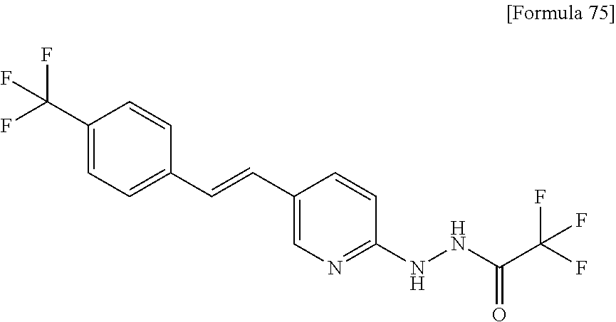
N(C1=NC=C(C=CC2=CC=C(C(F)(F)F)C=C2)C=C1)NC(C(F)(F)F)=O
